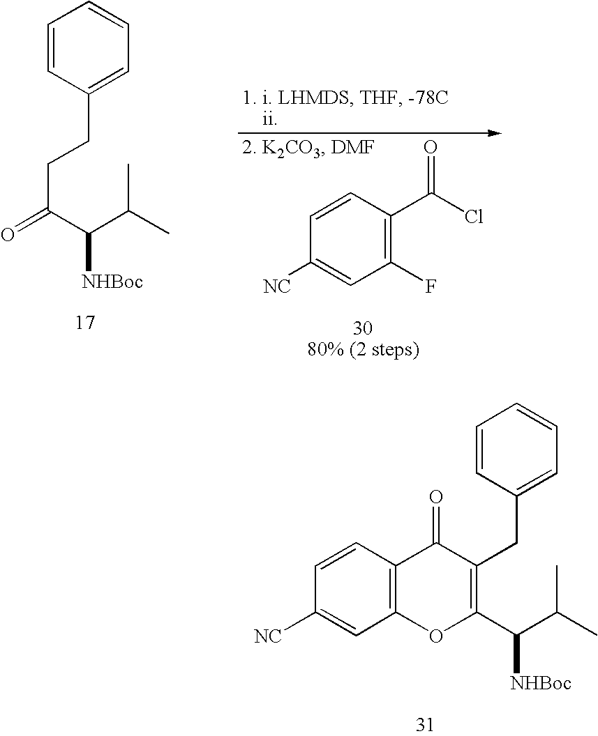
C1=CC(CCC(=O)C(C(C)C)[NHBoc])=CC=C1.C1(F)=C(C(Cl)=O)C=CC([NC])=C1.C1=CC(CC2=C(C(C(C)C)[NHBoc])OC3=C(C2=O)C=CC([NC])=C3)=CC=C1
